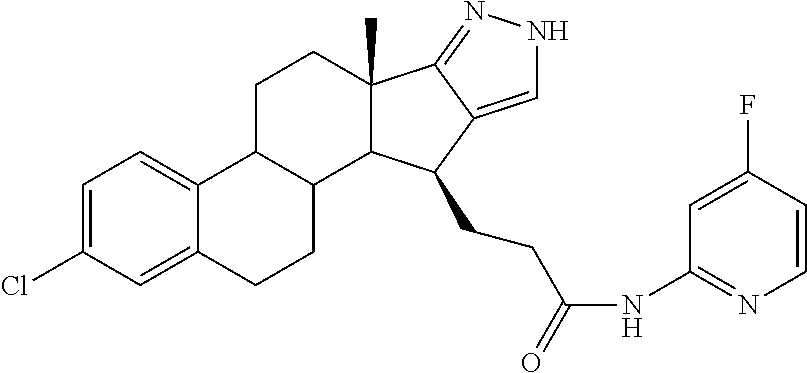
C1=C(Cl)C=C2C(=C1)C1C(CC2)C2C(C)(CC1)C1=NNC=C1C2CCC(NC1=NC=CC(F)=C1)=O
